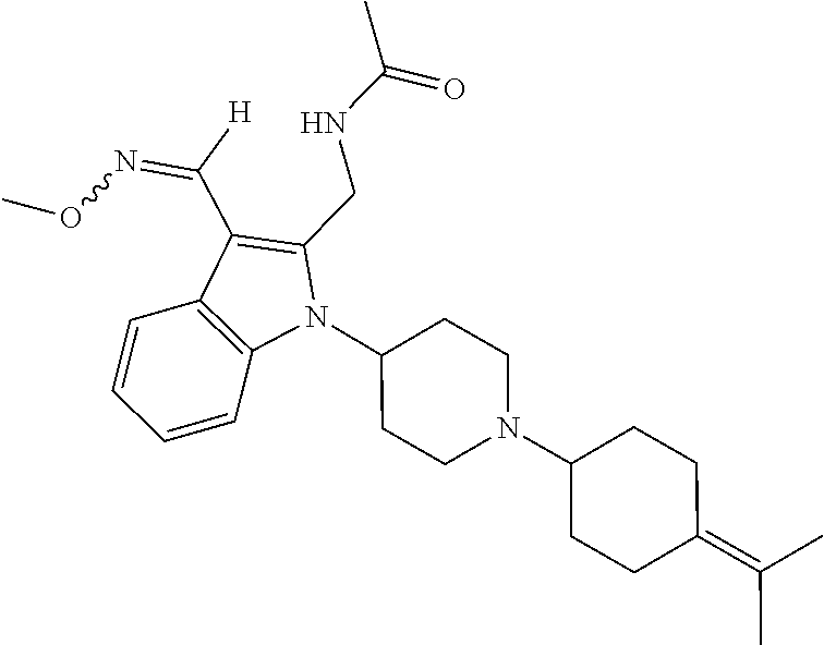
N1(C2CCN(C3CCC(=C(C)C)CC3)CC2)C(CNC(C)=O)=C(C([H])=NOC)C2=C1C=CC=C2
